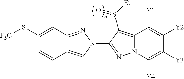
C1(S[F3C])=CC2=NN(C3=NN4C(=C3S([Et])=O)C([Y1])=C([Y2])C([Y3])=C4[Y4])C=C2C=C1
